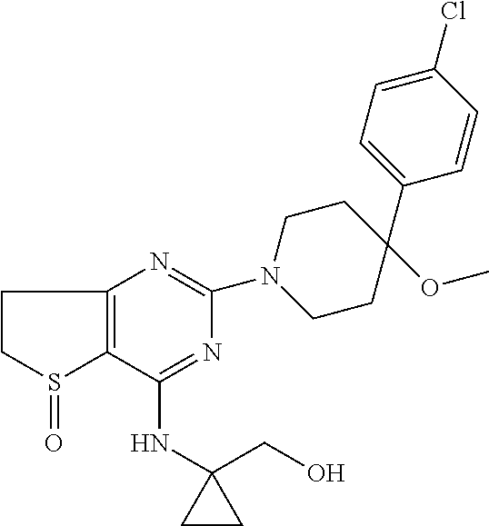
C1(NC2(CO)CC2)=NC(N2CCC(C3=CC=C(Cl)C=C3)(OC)CC2)=NC2=C1S(=O)CC2
